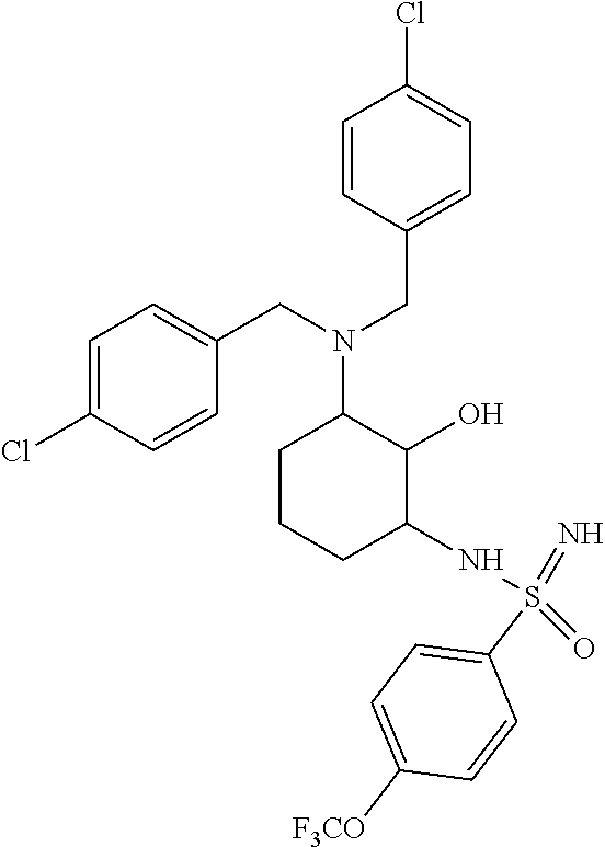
C(N(C1CCCC(NS(=N)(=O)C2=CC=C([F3CO])C=C2)C1O)CC1=CC=C(Cl)C=C1)C1=CC=C(Cl)C=C1
